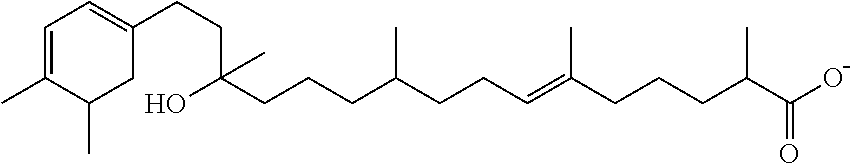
C(=C(CCCC(C)C(O)=O)C)CCC(CCCC(CCC1=CC=C(C)C(C)C1)(O)C)C
